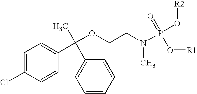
C1=C(Cl)C=CC(C(OCCN(P(O[R2])(=O)O[R1])C)(C2=CC=CC=C2)C)=C1
